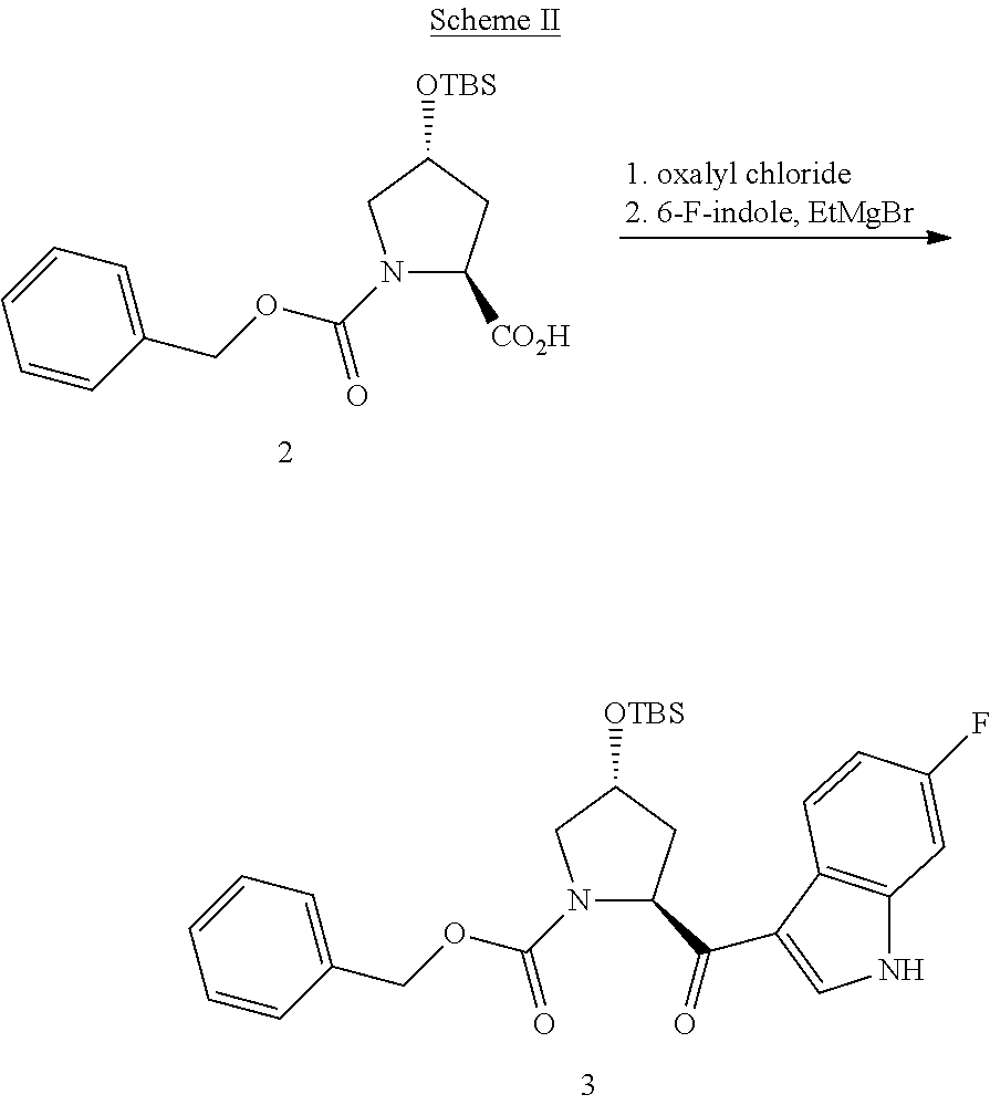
N1(C(OCC2=CC=CC=C2)=O)C(C(=O)C2=CNC3=C2C=CC(F)=C3)CC([OTBS])C1.N1(C(OCC2=CC=CC=C2)=O)C([CO2H])CC([OTBS])C1
